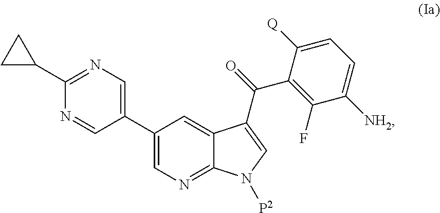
C1(C2=CN=C(C3CC3)N=C2)=CN=C2C(=C1)C(C(C1=C(F)C([NH2])=CC=C1[Q])=O)=CN2[P2]
